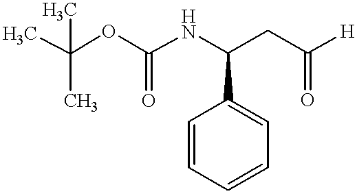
C1=CC=CC=C1C(NC(OC(C)(C)C)=O)CC([H])=O
